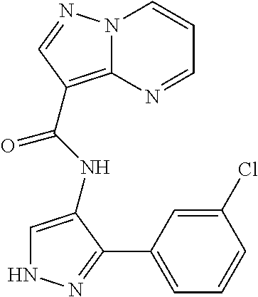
C1=C(NC(=O)C2=C3N(C=CC=N3)N=C2)C(C2=CC=CC(Cl)=C2)=NN1
